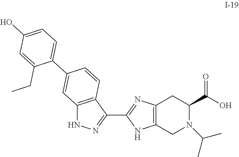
C1(O)=CC=C(C2=CC3=C(C=C2)C(C2=NC4=C(N2)CN(C(C)C)C(C(=O)O)C4)=NN3)C(CC)=C1
